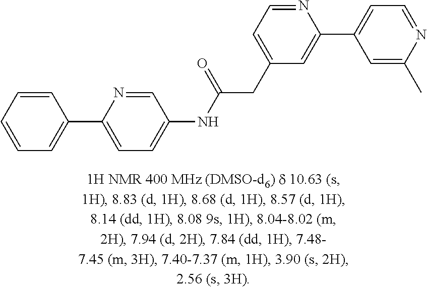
C1=CC=CC=C1C1=CC=C(NC(CC2=CC=NC(C3=CC=NC(C)=C3)=C2)=O)C=N1
